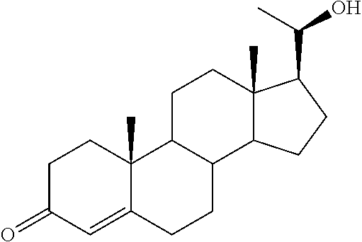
O=C1C=C2C(C)(CC1)C1C(CC2)C2C(C)(CC1)C(C(C)O)CC2
